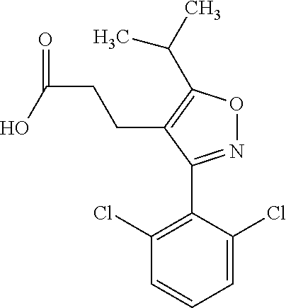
C1(Cl)=C(C2=NOC(C(C)C)=C2CCC(O)=O)C(Cl)=CC=C1
